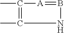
CC1=C(C)NB=[A]1
